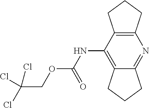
C1(NC(OCC(Cl)(Cl)Cl)=O)=C2C(=NC3=C1CCC3)CCC2
